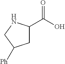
C1C(C(O)=O)NCC1[Ph]
